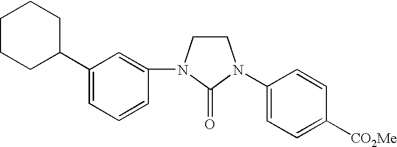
C1(N2CCN(C3=CC(C4CCCCC4)=CC=C3)C2=O)=CC=C([CO2Me])C=C1
